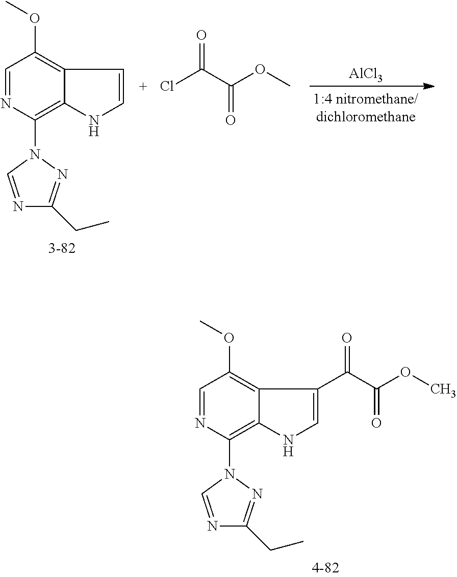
C1=NC(N2N=C(CC)N=C2)=C2C(=C1OC)C=CN2.[AlCl3].ClC(=O)C(=O)OC.C1=NC(N2N=C(CC)N=C2)=C2C(=C1OC)C(C(C(=O)OC)=O)=CN2
